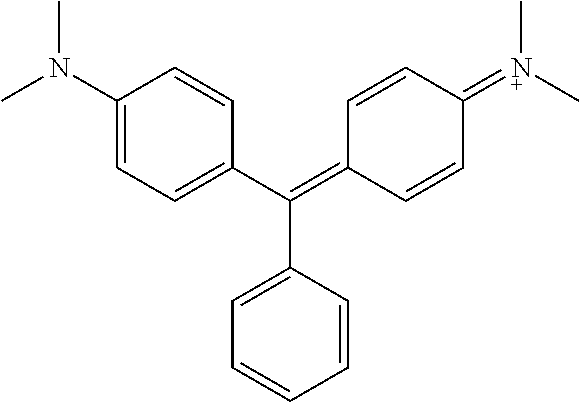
C1(N(C)C)=CC=C(C(=C2C=CC(=[N+](C)C)C=C2)C2=CC=CC=C2)C=C1
